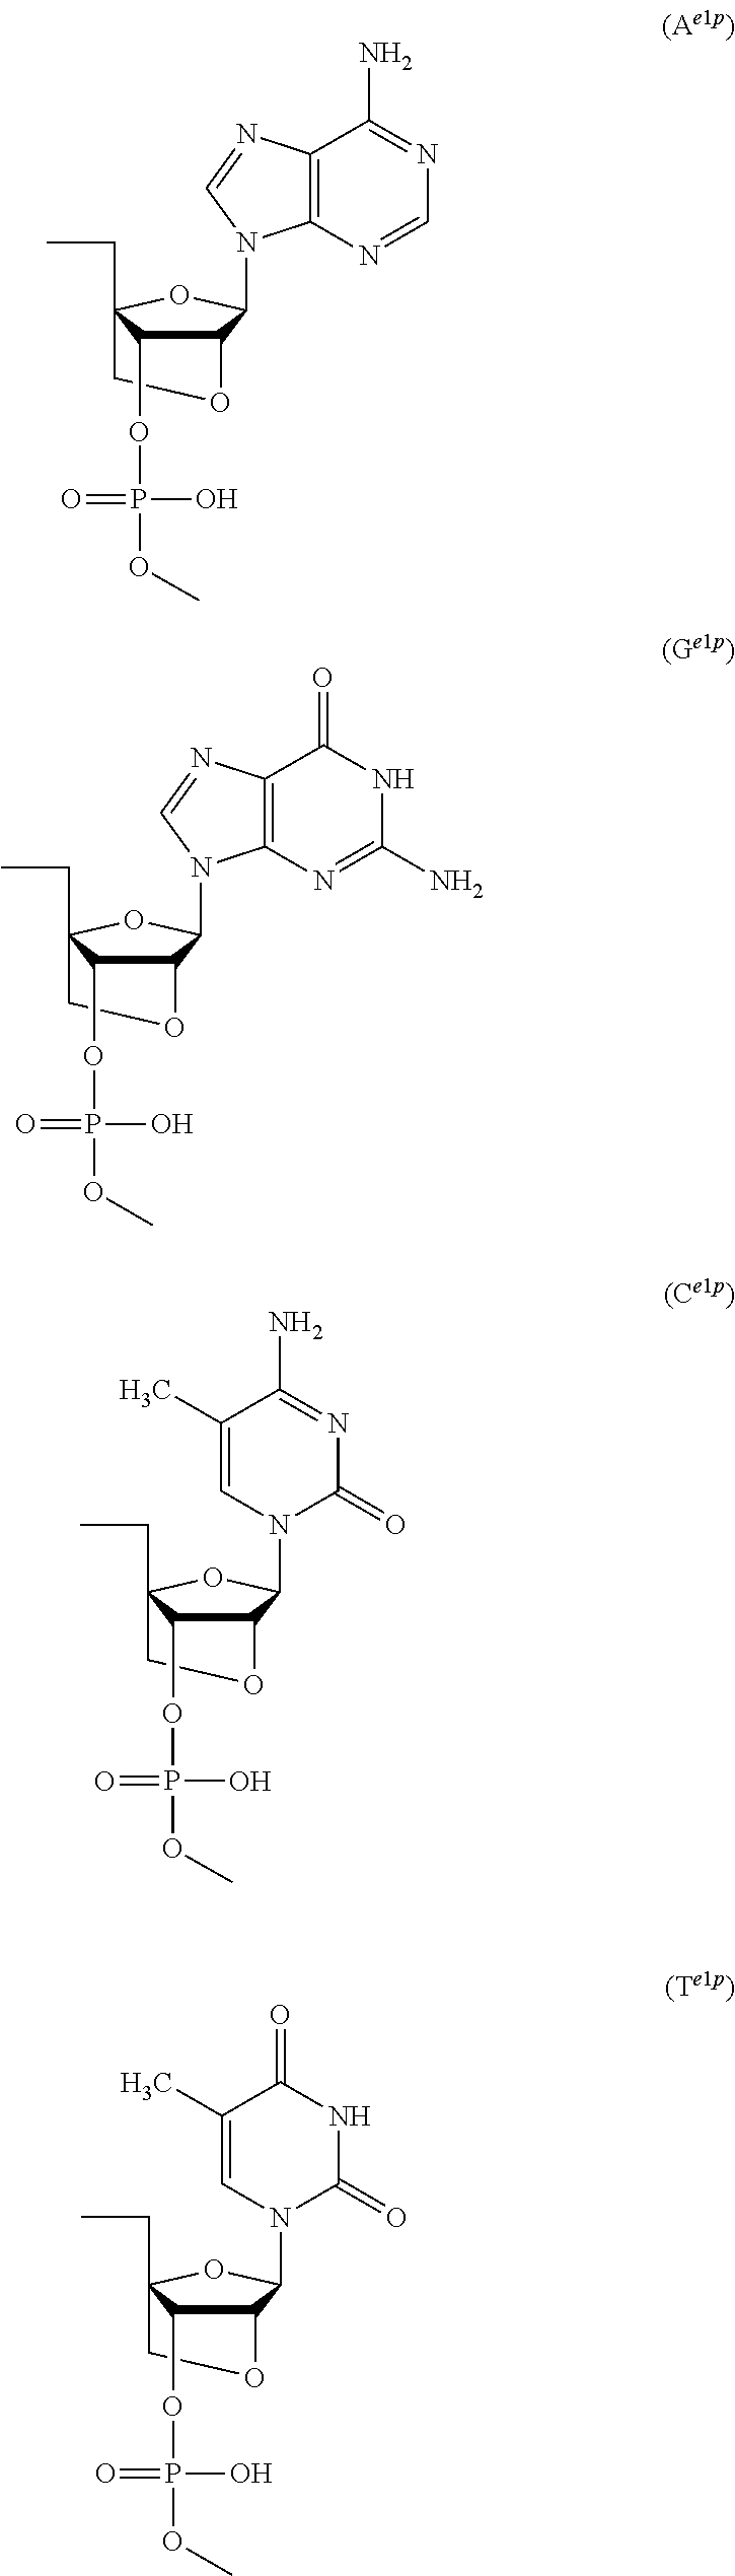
C12=C(N=CN=C1N)N(C1C3OCC(CC)(O1)C3OP(=O)(O)OC)C=N2.C12=C(N=C(N)NC1=O)N(C1C3OCC(CC)(O1)C3OP(=O)(O)OC)C=N2.C1(C)=CN(C2C3OCC(CC)(O2)C3OP(=O)(O)OC)C(=O)NC1=O.C1(C)=CN(C2C3OCC(CC)(O2)C3OP(=O)(O)OC)C(=O)N=C1N
